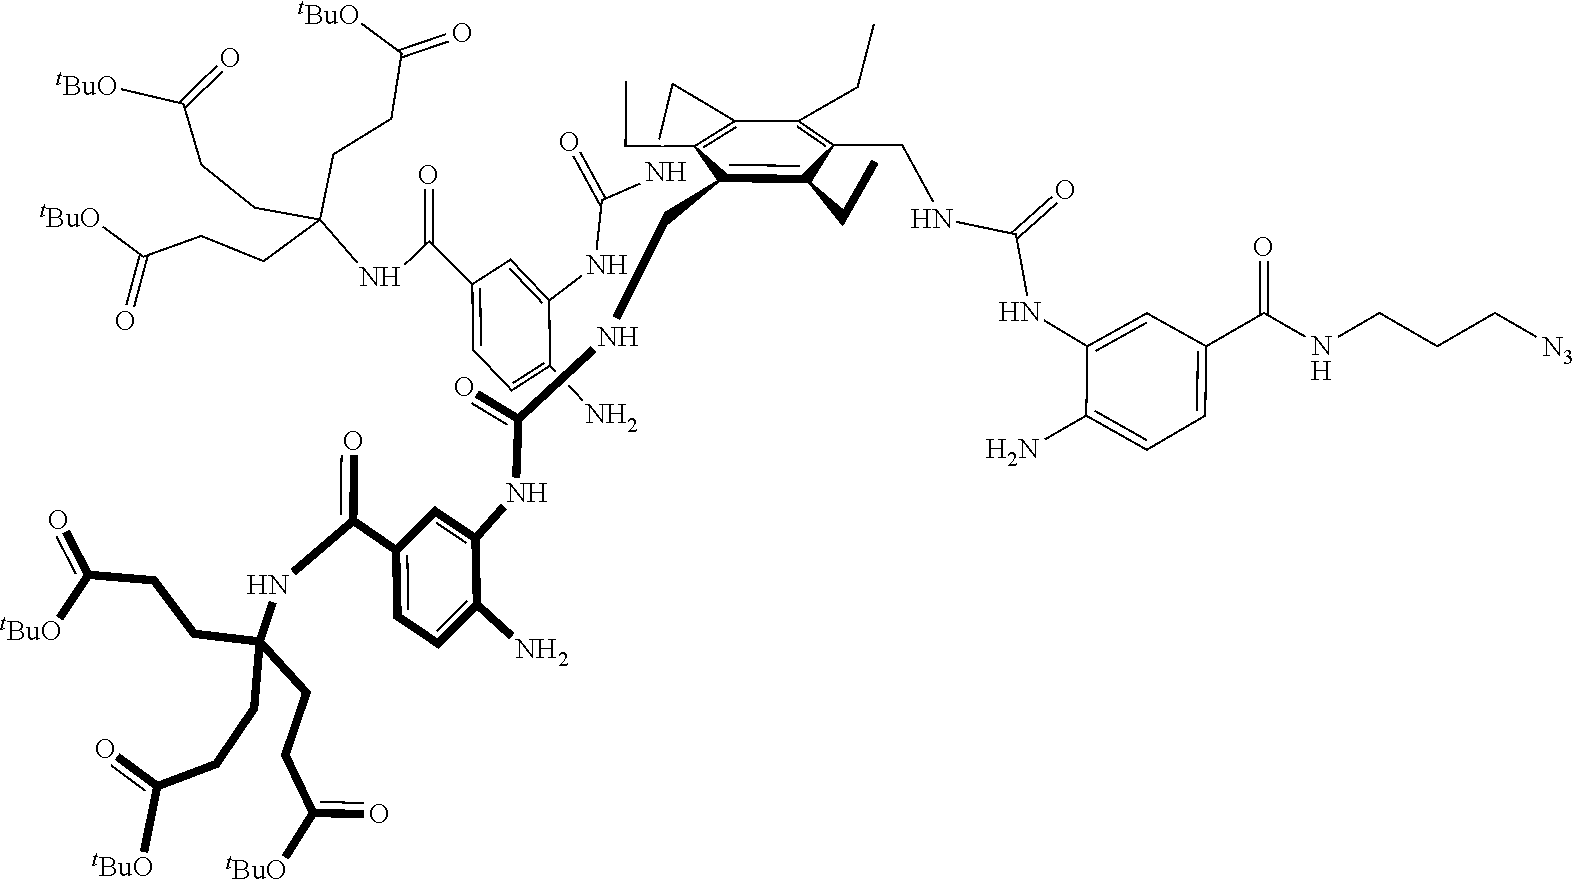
C(C1=C(CC)C(CNC(NC2=CC(C(NC(CCC(=O)[tBuO])(CCC(=O)[tBuO])CCC(=O)[tBuO])=O)=CC=C2N)=O)=C(CC)C(CNC(=O)NC2=CC(C(=O)NCCC[N3])=CC=C2N)=C1CC)C.C(=O)(NC1=CC(C(NC(CCC(=O)[tBuO])(CCC(=O)[tBuO])CCC(=O)[tBuO])=O)=CC=C1N)N
